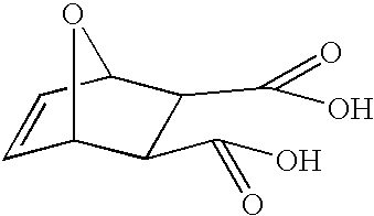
C1=CC2C(C(=O)O)C(C(O)=O)C1O2
